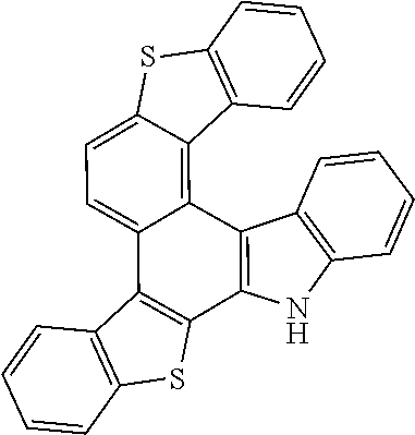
C1=CC2=C(SC3=CC=C4C(=C23)C2=C(NC3=C2C=CC=C3)C2=C4C3=C(S2)C=CC=C3)C=C1
